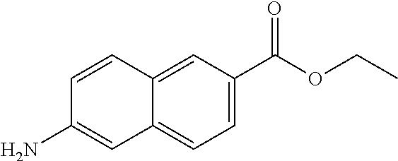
NC1=CC2=CC=C(C(OCC)=O)C=C2C=C1
